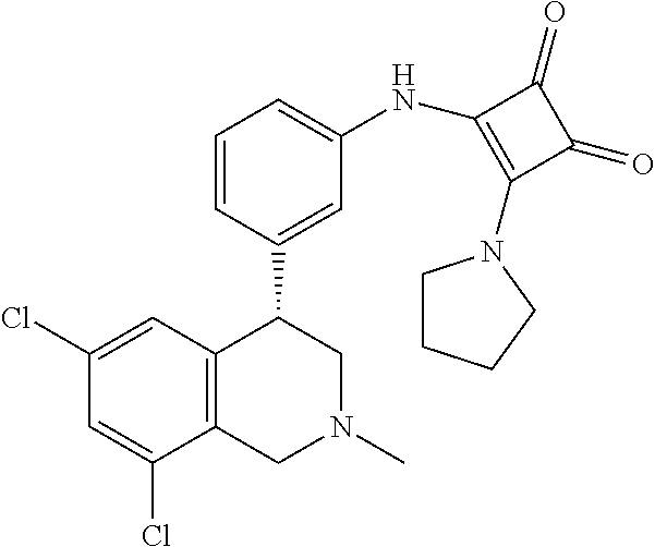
C1(Cl)=CC2=C(C(Cl)=C1)CN(C)CC2C1=CC(NC2=C(N3CCCC3)C(=O)C2=O)=CC=C1
